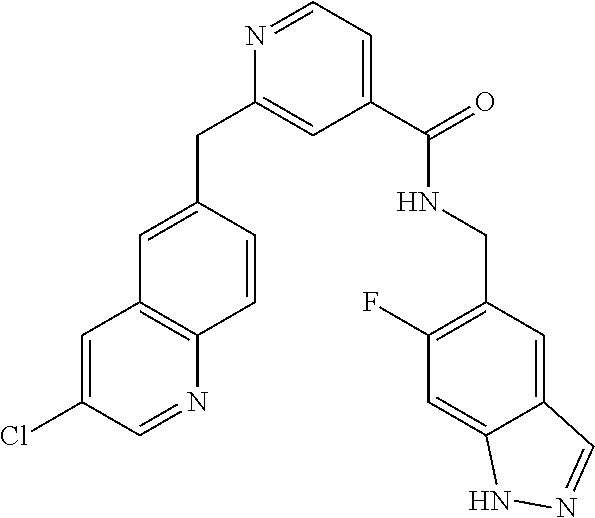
C1=C(CC2=CC(C(=O)NCC3=C(F)C=C4C(=C3)C=NN4)=CC=N2)C=CC2=C1C=C(Cl)C=N2
